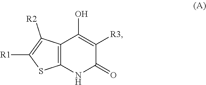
C12=C(NC(=O)C([R3])=C1O)SC([R1])=C2[R2]
